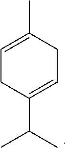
CC1=CCC(C(C)C)=CC1
